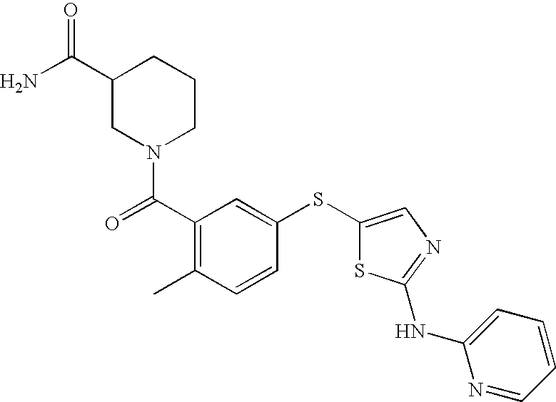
C1(C(N)=O)CN(C(C2=C(C)C=CC(SC3=CN=C(NC4=CC=CC=N4)S3)=C2)=O)CCC1
